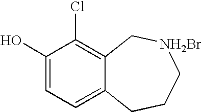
C1(O)=CC=C2C(=C1Cl)C[NH2Br]CCC2
